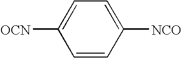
C1=CC([NCO])=CC=C1[OCN]
